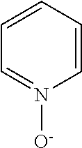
C1=CC=N([O-])C=C1
